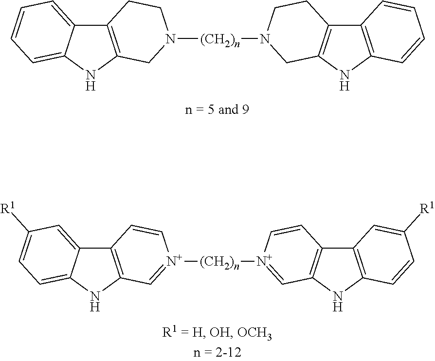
C12=C(NC3=CC=CC=C13)CN([(CH2)n]N1CCC3=C(NC4=C3C=CC=C4)C1)CC2.C12=C(NC3=CC=C([R1])C=C13)C=[N+]([(CH2)n][N+]1=CC3=C(C4=C(N3)C=CC([R1])=C4)C=C1)C=C2
